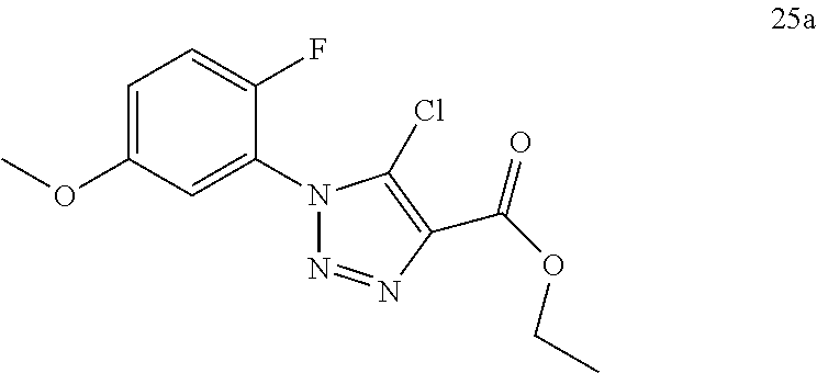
C1=C(OC)C=C(N2N=NC(C(OCC)=O)=C2Cl)C(F)=C1
